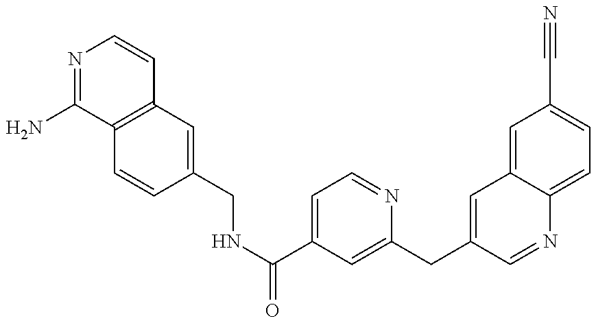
N1=C(N)C2=C(C=C1)C=C(CNC(=O)C1=CC=NC(CC3=CC4=CC(C#N)=CC=C4N=C3)=C1)C=C2
